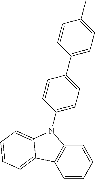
C1=CC=CC2=C1C1=CC=CC=C1N2C1=CC=C(C2=CC=C(C)C=C2)C=C1
